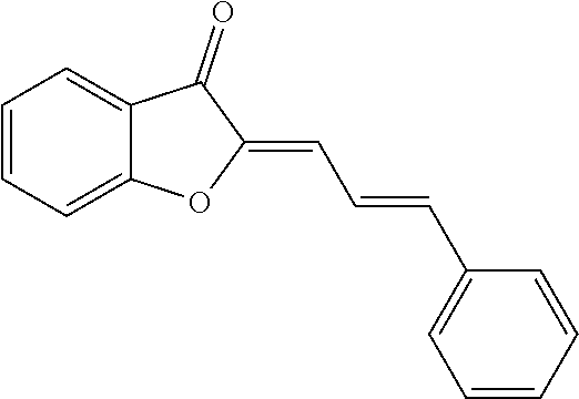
C1=CC=C2C(=C1)C(=O)C(=CC=CC1=CC=CC=C1)O2
